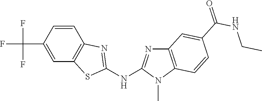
C1(C(F)(F)F)=CC2=C(C=C1)N=C(NC1=NC3=C(N1C)C=CC(C(NCC)=O)=C3)S2
